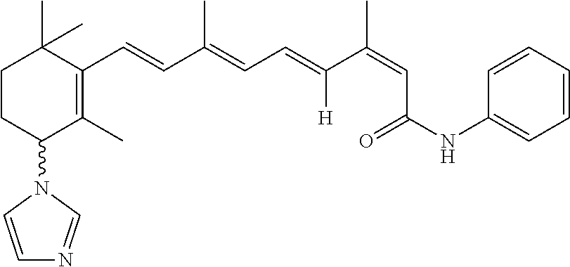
C1CC(N2C=CN=C2)C(C)=C(C=CC(=CC=C(C(=CC(NC2=CC=CC=C2)=O)C)[H])C)C1(C)C
